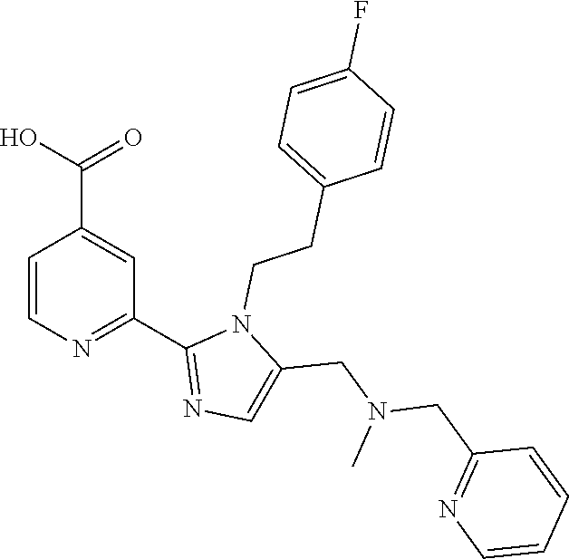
C1=CN=C(C2=NC=C(CN(CC3=NC=CC=C3)C)N2CCC2=CC=C(F)C=C2)C=C1C(O)=O
